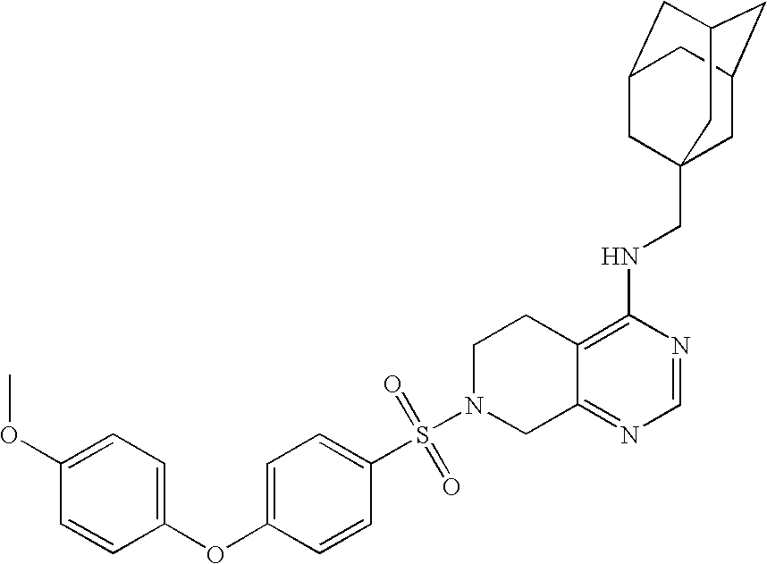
S(N1CC2=NC=NC(NCC34CC5CC(CC(C3)C5)C4)=C2CC1)(=O)(C1=CC=C(OC2=CC=C(OC)C=C2)C=C1)=O
